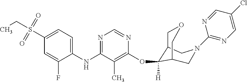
C1(NC2=NC=NC(OC3([H])C4COCC3CN(C3=NC=C(Cl)C=N3)C4)=C2C)=CC=C(S(CC)(=O)=O)C=C1F
